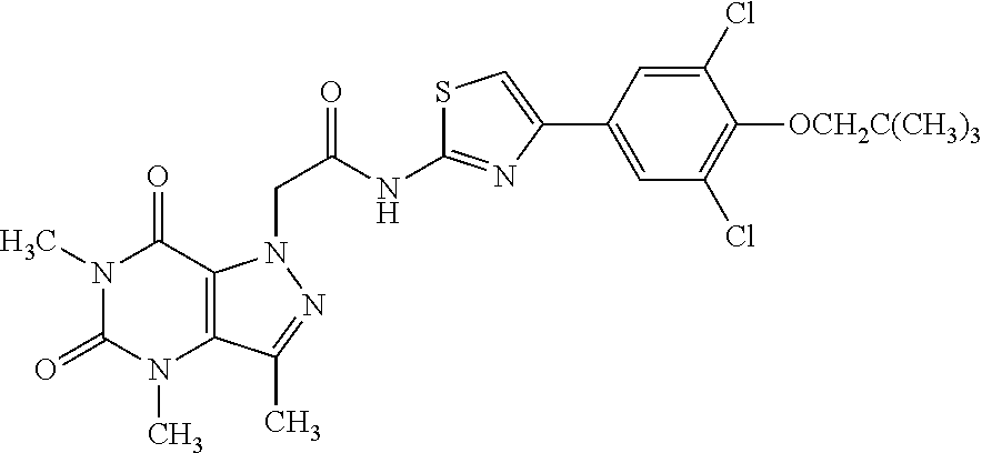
N1(C)C(=O)N(C)C2=C(C1=O)N(CC(=O)NC1=NC(C3=CC(Cl)=C([OCH2C(CH3)3])C(Cl)=C3)=CS1)N=C2C
